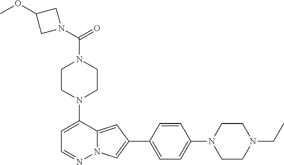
N1(C2=CC=NN3C2=CC(C2=CC=C(N4CCN(CC)CC4)C=C2)=C3)CCN(C(=O)N2CC(OC)C2)CC1
